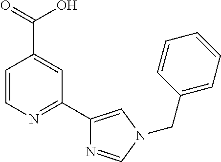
C1=CN=C(C2=CN(CC3=CC=CC=C3)C=N2)C=C1C(=O)O
